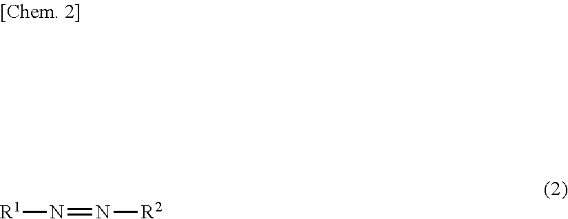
[R1]N=N[R2]
